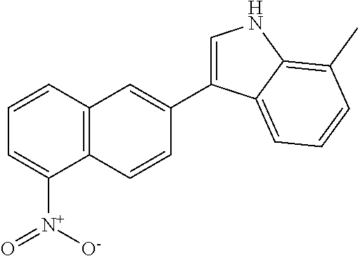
C12=C(C=CC=C1[N+]([O-])=O)C=C(C1=CNC3=C(C)C=CC=C13)C=C2
